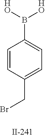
C1=CC(CBr)=CC=C1B([HO])[HO]
